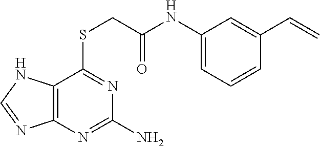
C1(NC(CSC2=NC(N)=NC3=C2NC=N3)=O)=CC=CC(C=C)=C1
